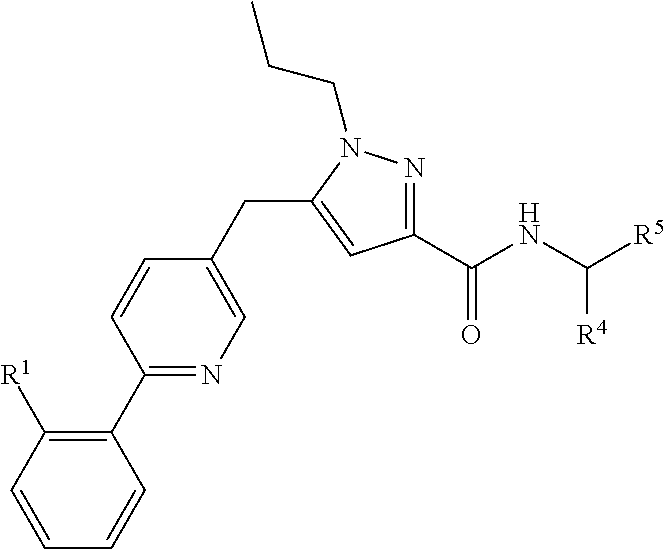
C1=CC([R1])=C(C2=NC=C(CC3=CC(C(NC([R5])[R4])=O)=NN3CCC)C=C2)C=C1
